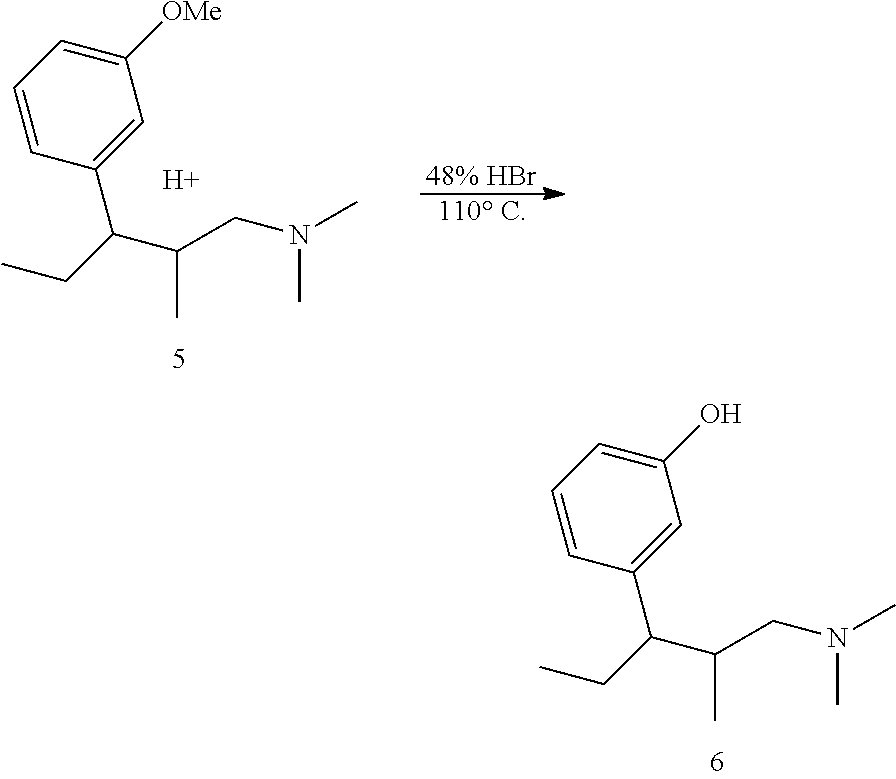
C1=CC(C(CC)C(CN(C)C)C)=CC(O)=C1.C1=CC(C(CC)C(CN(C)C)C)=CC([OMe])=C1.[H].[110 C].[48% HBr]
